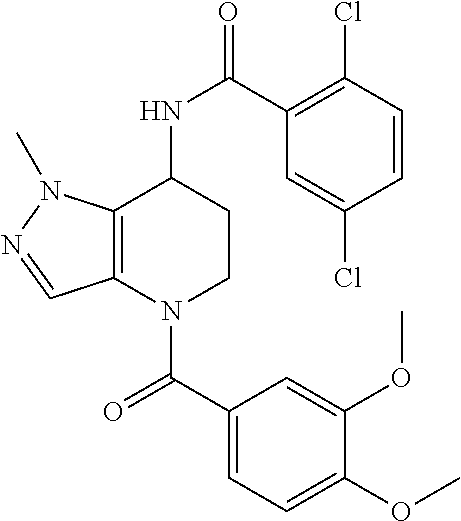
C1(C(=O)N2CCC(NC(=O)C3=C(Cl)C=CC(Cl)=C3)C3=C2C=NN3C)=CC=C(OC)C(OC)=C1
